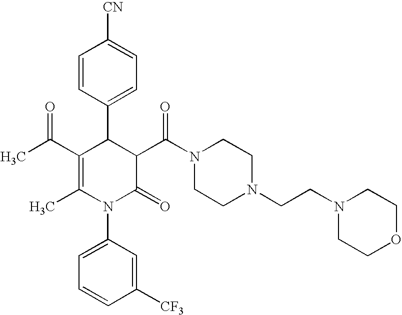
C1=CC(C2C(C(C)=O)=C(C)N(C3=CC=CC([CF3])=C3)C(=O)C2C(N2CCN(CCN3CCOCC3)CC2)=O)=CC=C1[CN]
